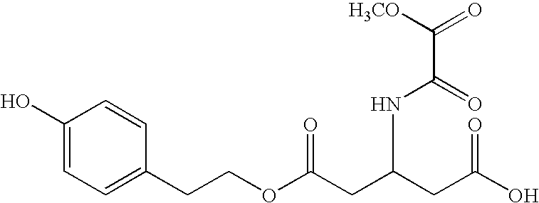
C1(O)=CC=C(CCOC(CC(CC(O)=O)NC(C([H3CO])=O)=O)=O)C=C1
